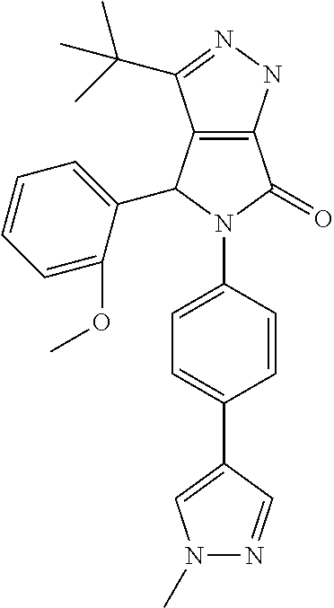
C12=C(NN=C1C(C)(C)C)C(=O)N(C1=CC=C(C3=CN(C)N=C3)C=C1)C2C1=CC=CC=C1OC
